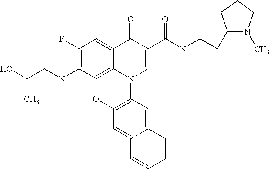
C1(F)=C(NCC(O)C)C2=C3C(=C1)C(=O)C(C(NCCC1N(C)CCC1)=O)=CN3C1=C(O2)C=C2C(=C1)C=CC=C2
